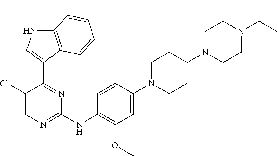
C1(Cl)=CN=C(NC2=C(OC)C=C(N3CCC(N4CCN(C(C)C)CC4)CC3)C=C2)N=C1C1=CNC2=C1C=CC=C2
